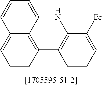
C12=C3C=CC=C1C=CC=C2NC1=C3C=CC=C1Br
